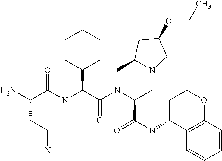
C(C(=O)NC(C(N1C(C(NC2C3=C(OCC2)C=CC=C3)=O)CN2C(C1)CC(OCC)C2)=O)C1CCCCC1)(N)CC#N
